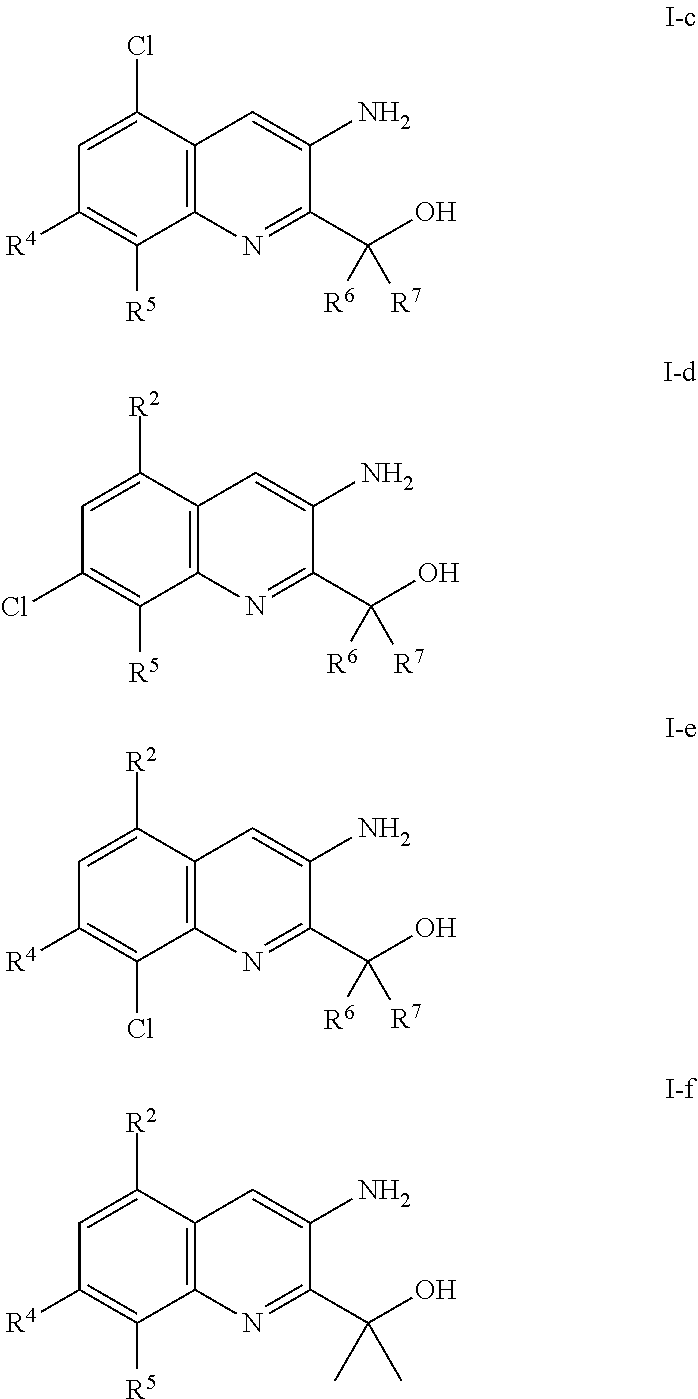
C12=C(C(Cl)=CC([R4])=C1[R5])C=C(N)C(C(O)([R6])[R7])=N2.C12=C(C([R2])=CC(Cl)=C1[R5])C=C(N)C(C(O)([R6])[R7])=N2.C12=C(C([R2])=CC([R4])=C1Cl)C=C(N)C(C(O)([R6])[R7])=N2.C12=C(C([R2])=CC([R4])=C1[R5])C=C(N)C(C(O)(C)C)=N2
